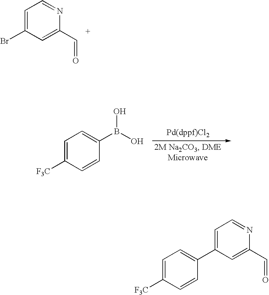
C1=C(Br)C=C(C=O)N=C1.C1=C([F3C])C=CC(B(O)O)=C1.C1=C([F3C])C=CC(C2=CC=NC(C=O)=C2)=C1
